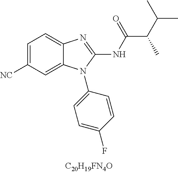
C1=C([CN])C=C2C(=C1)N=C(NC(C(C(C)C)C)=O)N2C1=CC=C(F)C=C1
